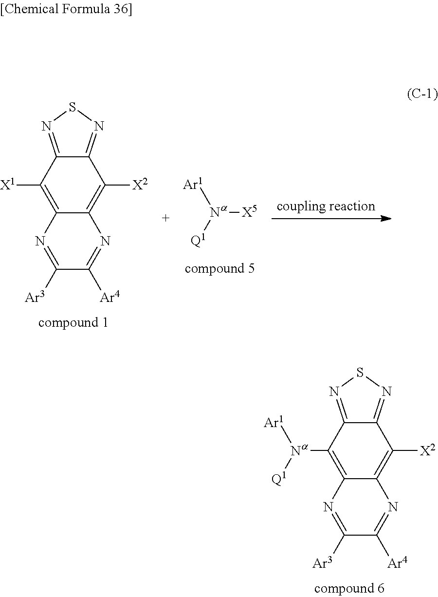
C12=C([X2])C3=NSN=C3C([X1])=C1N=C([Ar3])C([Ar4])=N2.[X5][Na]([Q1])[Ar1].C12=C([X2])C3=NSN=C3C([Na]([Q1])[Ar1])=C1N=C([Ar3])C([Ar4])=N2
